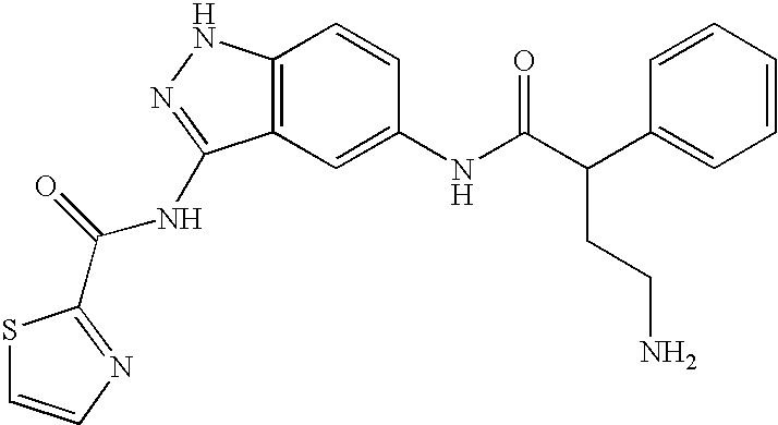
C12=C(C=C(NC(C(C3=CC=CC=C3)CCN)=O)C=C1)C(NC(=O)C1=NC=CS1)=NN2
